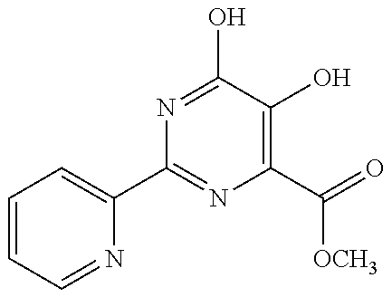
C1=CC=NC(C2=NC(C(=O)[OCH3])=C(O)C(O)=N2)=C1
